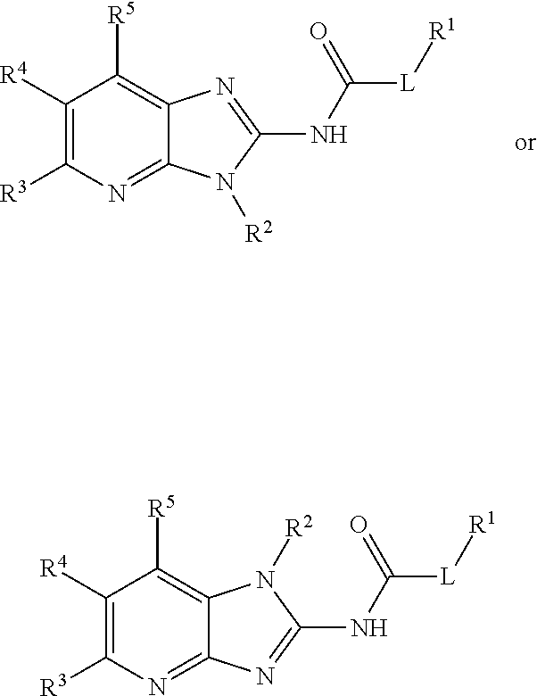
C1([R4])=C([R3])N=C2C(=C1[R5])N=C(NC([L][R1])=O)N2[R2].C1([R4])=C([R3])N=C2C(=C1[R5])N([R2])C(NC([L][R1])=O)=N2
